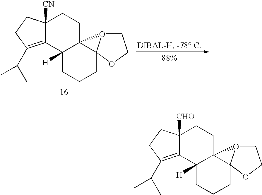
C12([CN])C(=C(C(C)C)CC1)C1([H])C3(CC2)O2CCOC32CCC1.C12([CHO])C(=C(C(C)C)CC1)C1([H])C3(CC2)O2CCOC32CCC1
